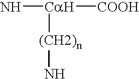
N[Ca]([COOH])[(CH2)n]N
